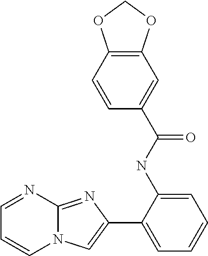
C1(C2=CN3C(=N2)N=CC=C3)=CC=CC=C1NC(C1=CC2=C(C=C1)OCO2)=O
